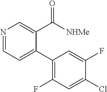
C1(C2=CC=NC=C2C([NHMe])=O)=C(F)C=C(Cl)C(F)=C1
